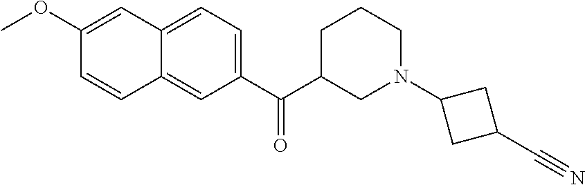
C1(OC)=CC2=CC=C(C(C3CN(C4CC(C#N)C4)CCC3)=O)C=C2C=C1
